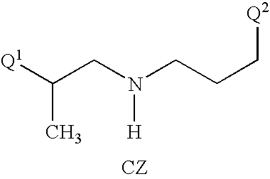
[Q1]C(CN(CCC[Q2])[H])C
